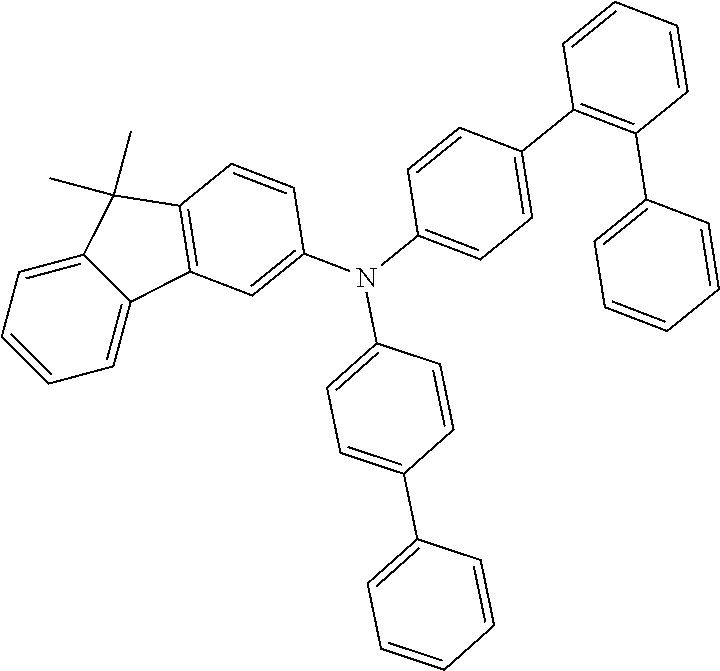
C12=CC=CC=C1C1=C(C2(C)C)C=CC(N(C2=CC=C(C3=C(C4=CC=CC=C4)C=CC=C3)C=C2)C2=CC=C(C3=CC=CC=C3)C=C2)=C1
